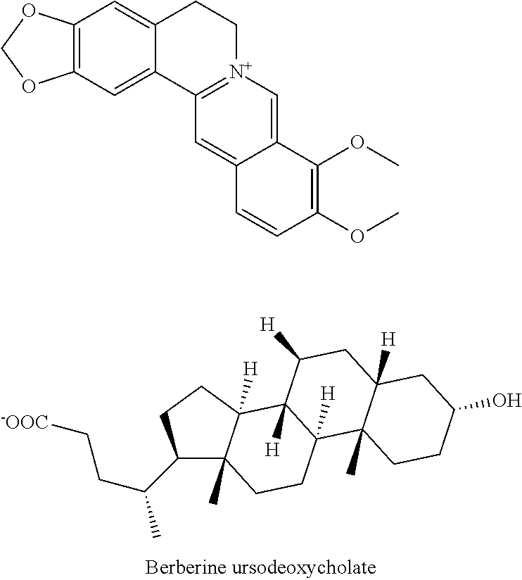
C1(C(CC[-OOC])C)C2(C)C([H])(CC1)C1([H])C([H])(CC2)C2(C)C([H])(CC1[H])CC(O)CC2.C12=C(C=C3C(=C1)CC[N+]1=C3C=C3C(=C1)C(OC)=C(OC)C=C3)OCO2
